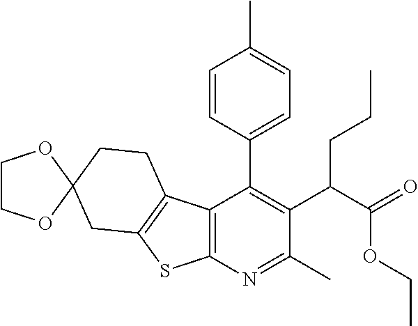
C12=C(N=C(C)C(C(C(=O)OCC)CCC)=C1C1=CC=C(C)C=C1)SC1=C2CCC2(C1)OCCO2
